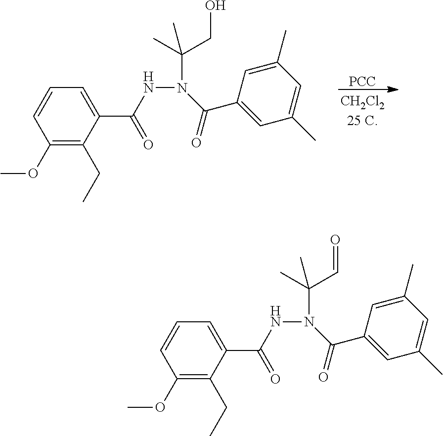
[PCC].C1(OC)=C(CC)C(C(NN(C(CO)(C)C)C(C2=CC(C)=CC(C)=C2)=O)=O)=CC=C1.C1(OC)=C(CC)C(C(NN(C(C=O)(C)C)C(C2=CC(C)=CC(C)=C2)=O)=O)=CC=C1
